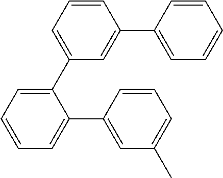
C1=C(C2=CC=CC=C2C2=CC(C)=CC=C2)C=C(C2=CC=CC=C2)C=C1
